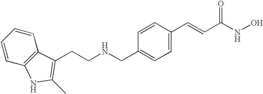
C(C1=CC=C(C=CC(NO)=O)C=C1)NCCC1=C(C)NC2=C1C=CC=C2
